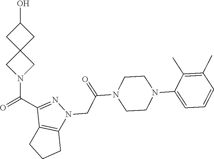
O=C(C1=NN(CC(=O)N2CCN(C3=CC=CC(C)=C3C)CC2)C2=C1CCC2)N1CC2(C1)CC(O)C2
